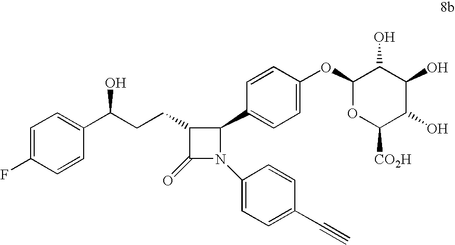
C1(OC2=CC=C(C3C(CCC(O)C4=CC=C(F)C=C4)C(=O)N3C3=CC=C(C#C)C=C3)C=C2)OC([CO2H])C(O)C(O)C1O
